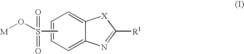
O=S(=O)(O[M])C.C1=C2C(=CC=C1)[X]C([R1])=N2
